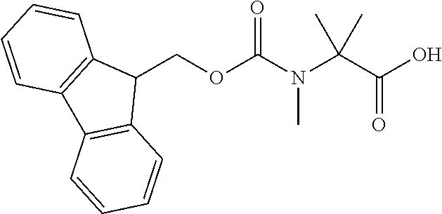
C1(COC(N(C)C(C(O)=O)(C)C)=O)C2=C(C3=C1C=CC=C3)C=CC=C2
